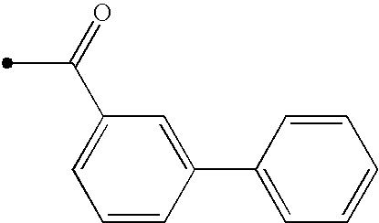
C1=C(C(C)=O)C=C(C2=CC=CC=C2)C=C1
